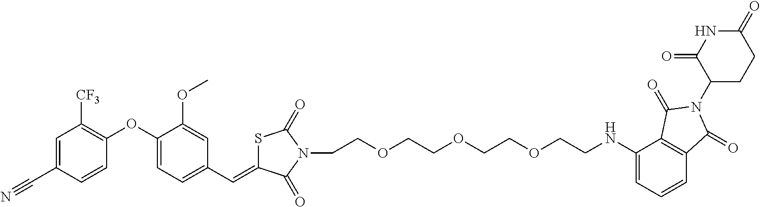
C1=C(C#N)C=CC(OC2=CC=C(C=C3SC(=O)N(CCOCCOCCOCCNC4=CC=CC5=C4C(=O)N(C4CCC(=O)NC4=O)C5=O)C3=O)C=C2OC)=C1[CF3]
